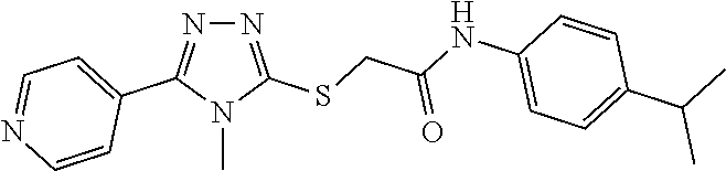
N1=C(SCC(NC2=CC=C(C(C)C)C=C2)=O)N(C)C(C2=CC=NC=C2)=N1
